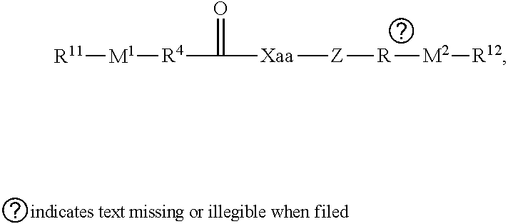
O=C([R4][M1][R11])[Xaa][Z][R][M2][R12]
